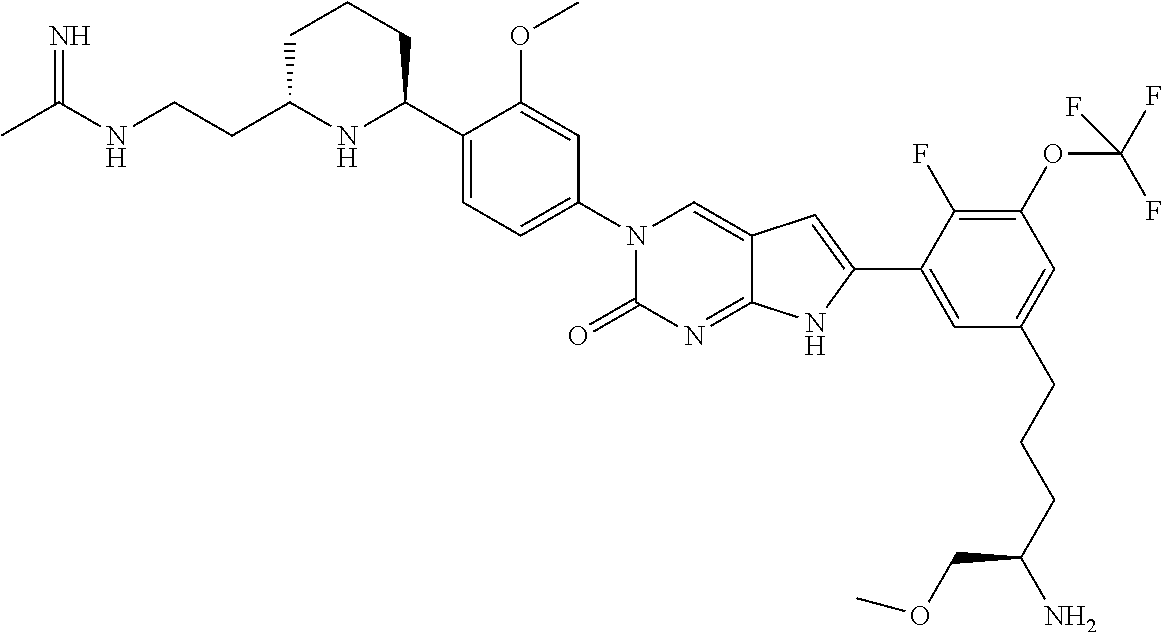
CC(NCCC1NC(C2=CC=C(N3C(=O)N=C4C(=C3)C=C(C3=CC(CCCC(N)COC)=CC(OC(F)(F)F)=C3F)N4)C=C2OC)CCC1)=N
